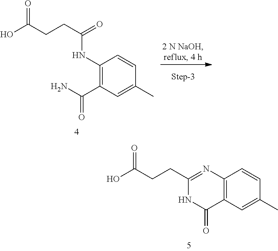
C12=C(C=C(C)C=C1)C(=O)NC(CCC(O)=O)=N2.C1(NC(CCC(O)=O)=O)=C(C(N)=O)C=C(C)C=C1
